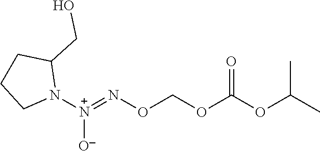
[N+](=NOCOC(OC(C)C)=O)(N1C(CO)CCC1)[O-]
